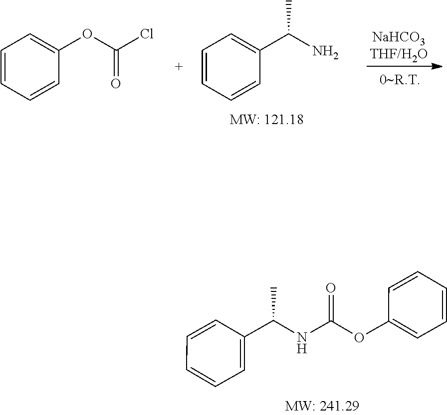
C1=CC(C(NC(OC2=CC=CC=C2)=O)C)=CC=C1.C1=CC=CC(C(N)C)=C1.C1=CC=CC(OC(Cl)=O)=C1
